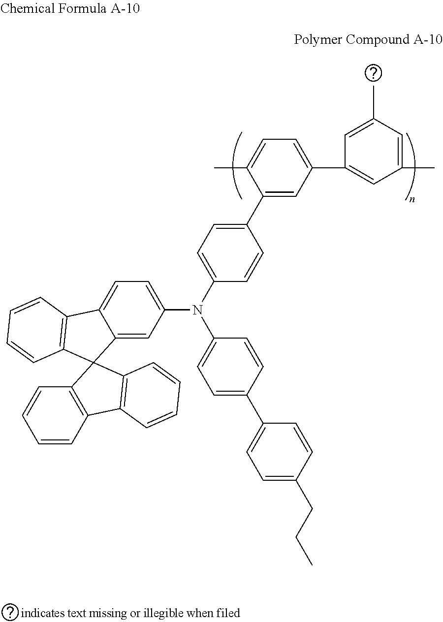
C1(C2=CC(C3=CC(C)=CC(C)=C3)=CC=C2C)=CC=C(N(C2=CC=C(C3=CC=C(CCC)C=C3)C=C2)C2=CC=C3C(=C2)C2(C4=C3C=CC=C4)C3=C(C=CC=C3)C3=C2C=CC=C3)C=C1
